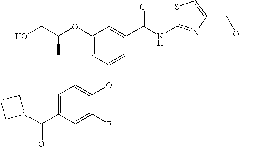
OCC(OC1=CC(OC2=CC=C(C(N3CCC3)=O)C=C2F)=CC(C(NC2=NC(COC)=CS2)=O)=C1)C
